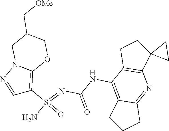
C(NC1=C2C(=NC3=C1CCC31CC1)CCC2)(N=S(N)(=O)C1=C2N(N=C1)CC(C[OMe])CO2)=O
